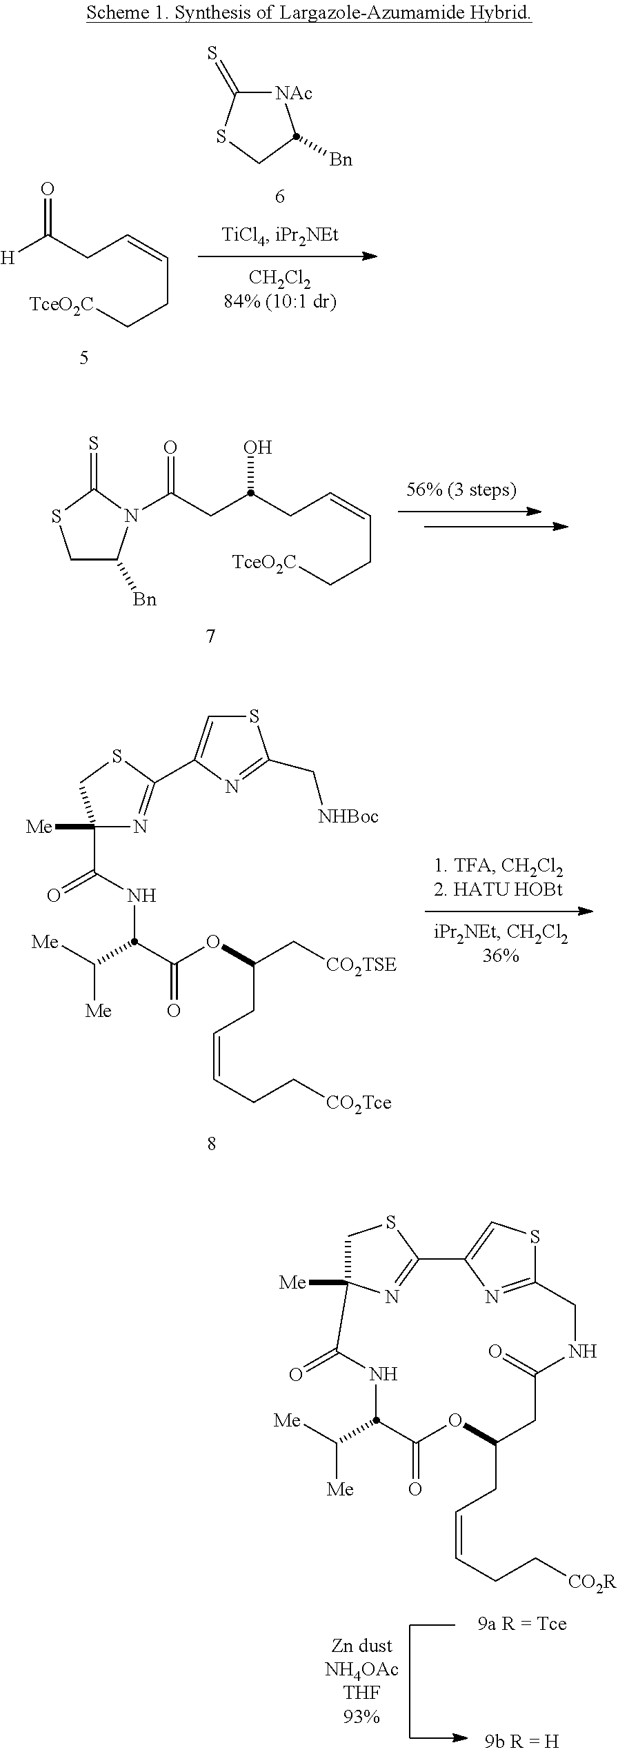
[NAc]1C(=S)SCC1[Bn].[TceO2C]CCC=CCC([H])=O.[TceO2C]CCC=CCC(CC(N1C([Bn])CSC1=S)=O)O.C1([Me])(C(NC(C(OC(C[CO2TSE])CC=CCC[CO2Tce])=O)C([Me])[Me])=O)N=C(C2=CSC(C[NHBoc])=N2)SC1.[Me]C12C(=O)NC(C([Me])[Me])C(=O)OC(CC=CCC[CO2R])CC(=O)NCC3=NC(=CS3)C(=N1)SC2
